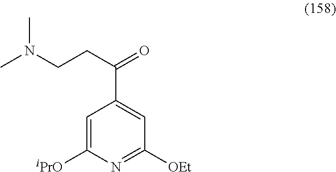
C1=C([iPrO])N=C([OEt])C=C1C(=O)CCN(C)C
